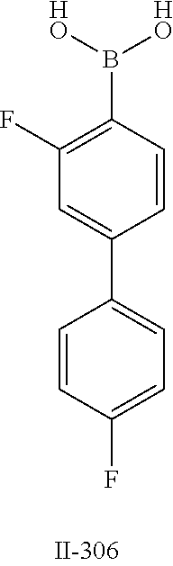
C1(F)=C(B([HO])[HO])C=CC(C2=CC=C(F)C=C2)=C1
